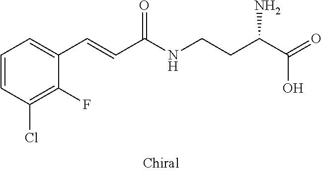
C1=CC(Cl)=C(F)C(C=CC(NCCC(C(=O)O)N)=O)=C1
